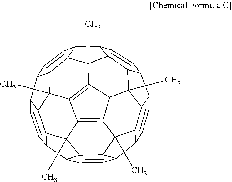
C1=CC2C3C4C1C1C5C4(C)C4C6=C7C8=C4C4(C)C5C(C=C1)C1C=CC5C9C(C%10C7(C)C7C(C2C=CC7C%10C=C9)C36C)C8(C)C5C41
